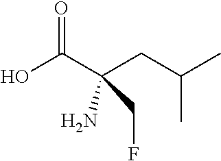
NC(CC(C)C)(C(O)=O)CF
